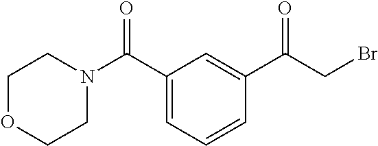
C1=CC=C(C(N2CCOCC2)=O)C=C1C(CBr)=O
